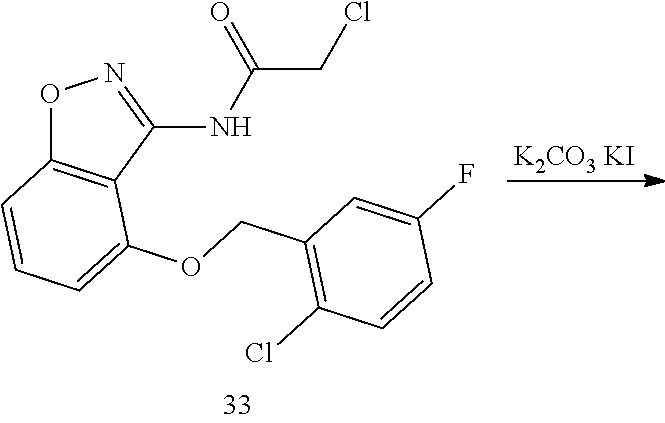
O1C2=C(C(NC(CCl)=O)=N1)C(OCC1=C(Cl)C=CC(F)=C1)=CC=C2
